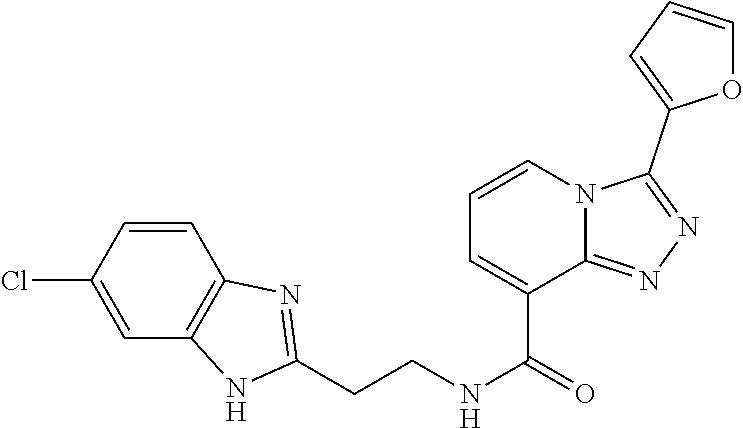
C(CNC(=O)C1=CC=CN2C1=NN=C2C1=CC=CO1)C1=NC2=C(C=C(Cl)C=C2)N1
